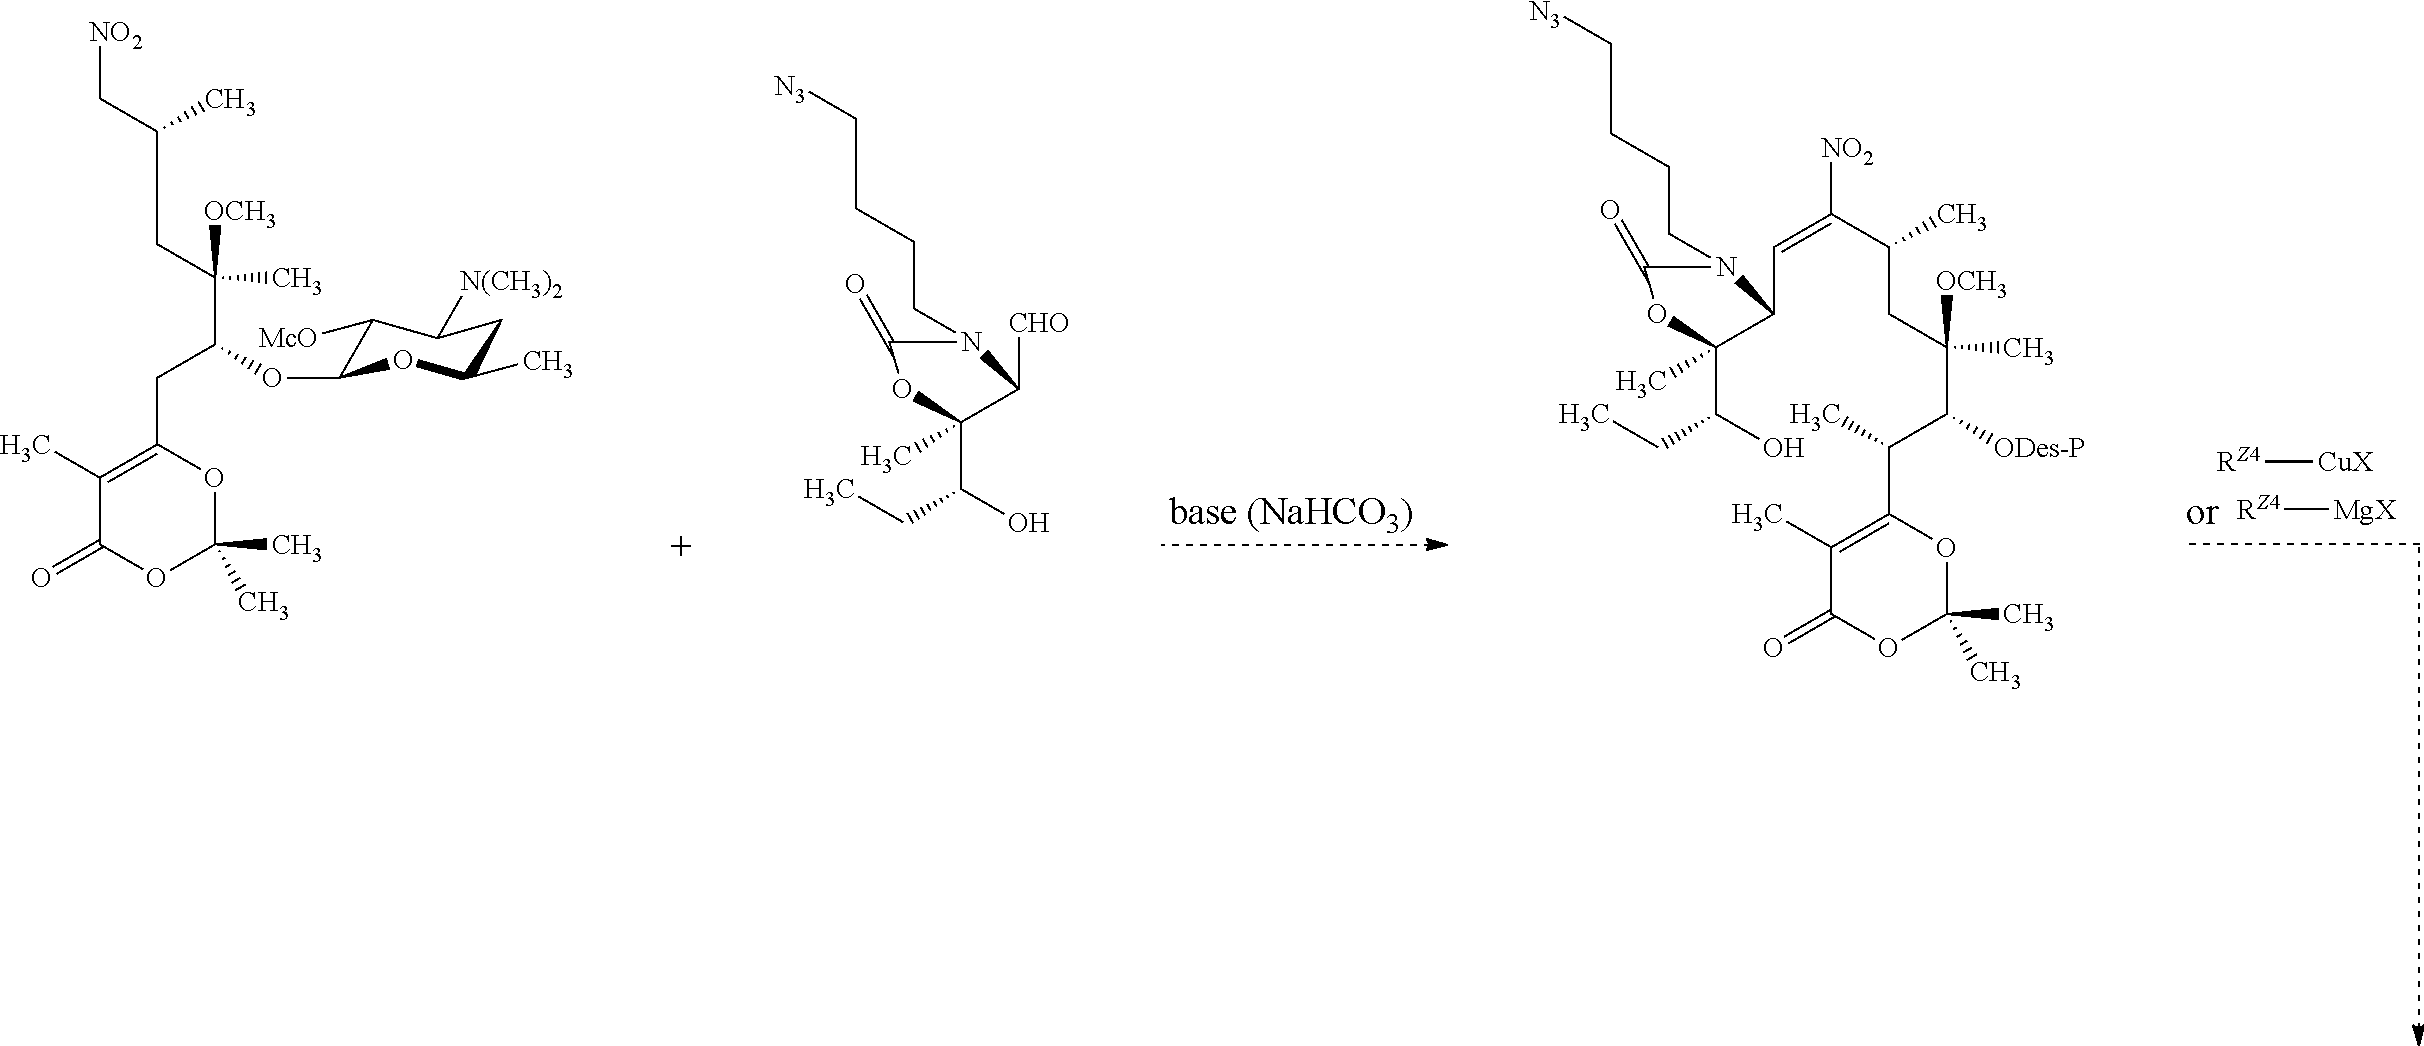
C(C(C)CC(C)([OCH3])C(OC1C([McO])C([N(CH3)2])CC(C)O1)CC1=C(C)C(=O)OC(C)(C)O1)[NO2].[CHO]C1C(C)(C(O)CC)OC(=O)N1CCCC[N3].[RZ4][MgX].[RZ4][CuX].CC(CC(C)([OCH3])C([ODes-P])C(C)C1=C(C)C(=O)OC(C)(C)O1)C(=CC1C(C)(C(O)CC)OC(=O)N1CCCC[N3])[NO2]
